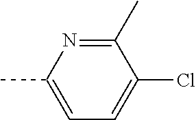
CC1=CC=C(Cl)C(C)=N1
